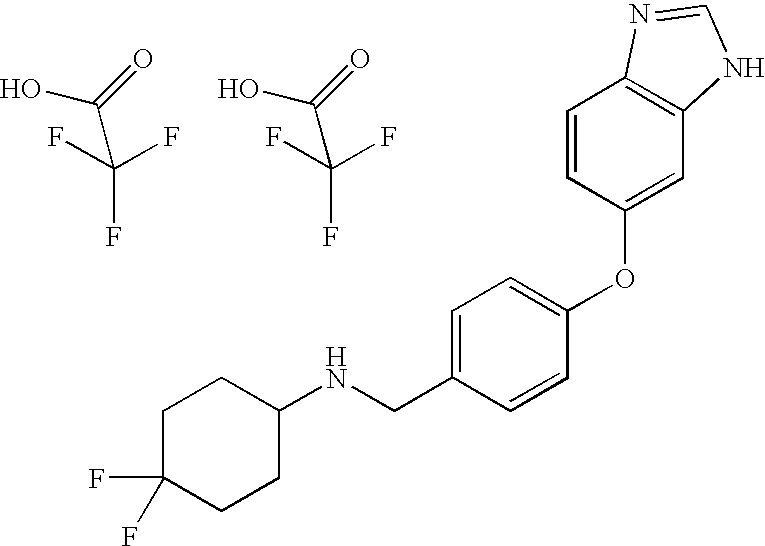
OC(=O)C(F)(F)F.N(CC1=CC=C(OC2=CC3=C(C=C2)N=CN3)C=C1)C1CCC(F)(F)CC1.OC(=O)C(F)(F)F
